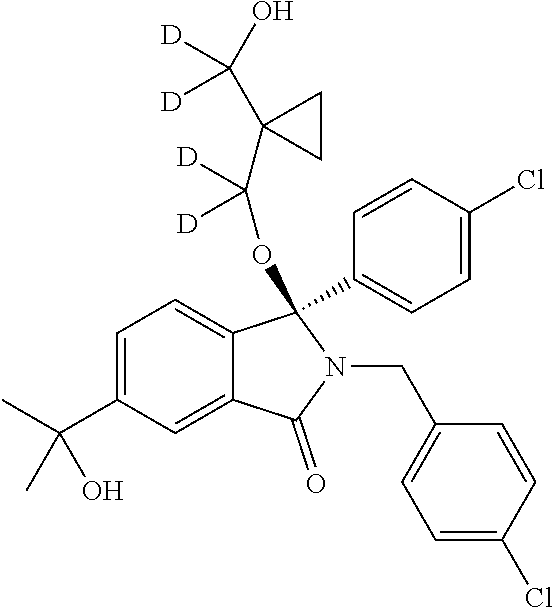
C1=C(C(C)(C)O)C=C2C(=C1)C(OC(C1(C(O)([D])[D])CC1)([D])[D])(C1=CC=C(Cl)C=C1)N(CC1=CC=C(Cl)C=C1)C2=O
